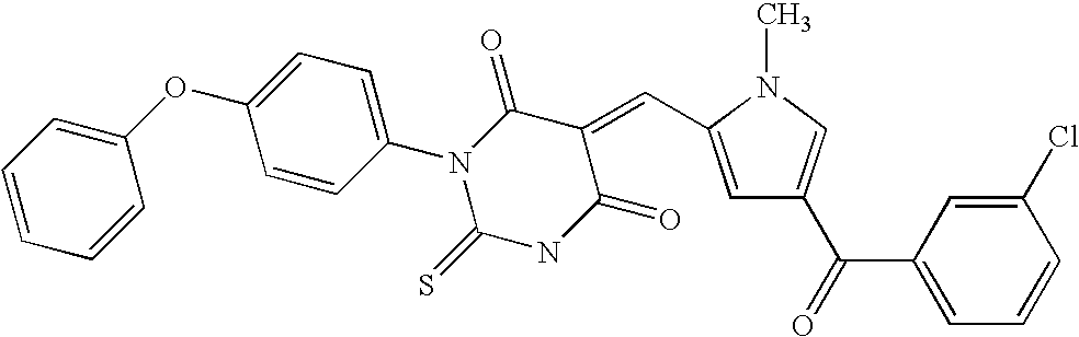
C1=C(C=C2C(=O)N(C3=CC=C(OC4=CC=CC=C4)C=C3)C(=S)NC2=O)N(C)C=C1C(=O)C1=CC=CC(Cl)=C1
